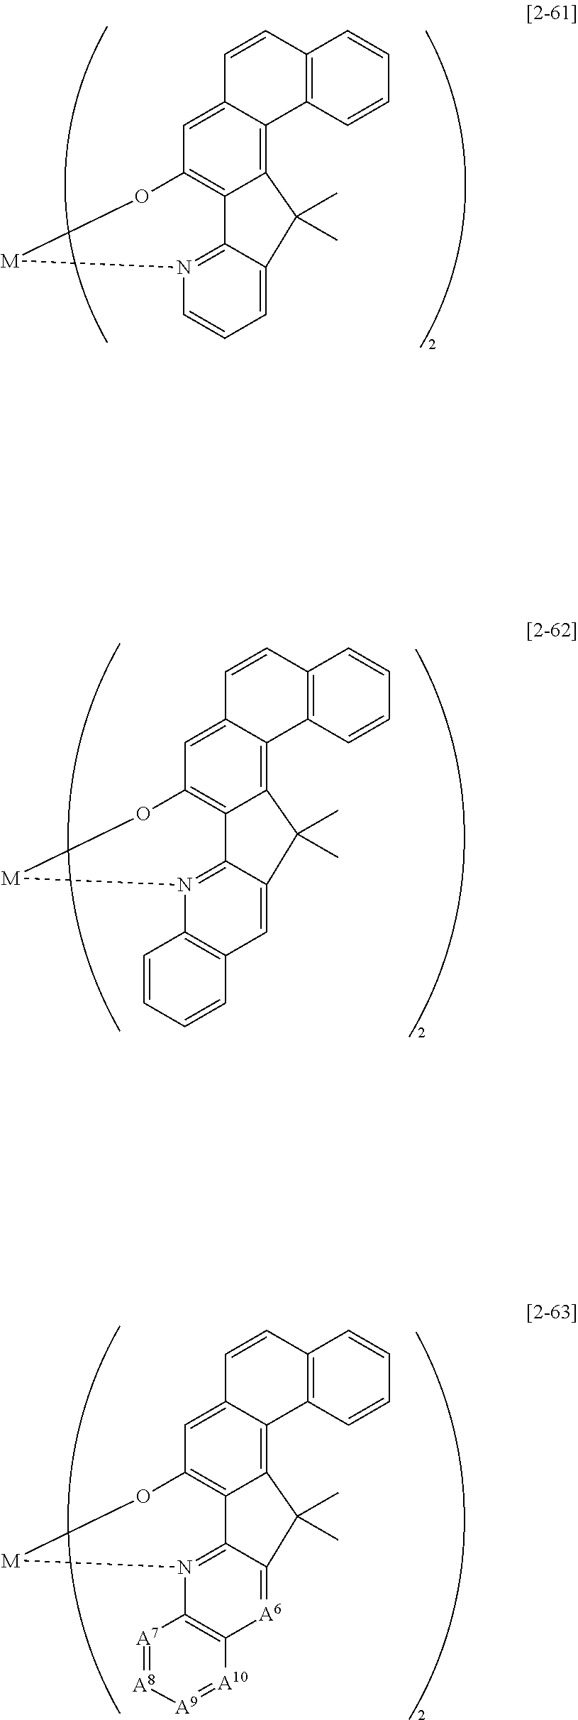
C12=C3C(=CC4=C1C1=N(C=CC=C1C2(C)C)[M]O4)C=CC1=C3C=CC=C1.C12=C3C(=CC4=C1C1=N(C5=C(C=C1C2(C)C)C=CC=C5)[M]O4)C=CC1=C3C=CC=C1.C12=C3C(=CC4=C1C1=N(C5=C([A6]=C1C2(C)C)[A10]=[A9][A8]=[A7]5)[M]O4)C=CC1=C3C=CC=C1
